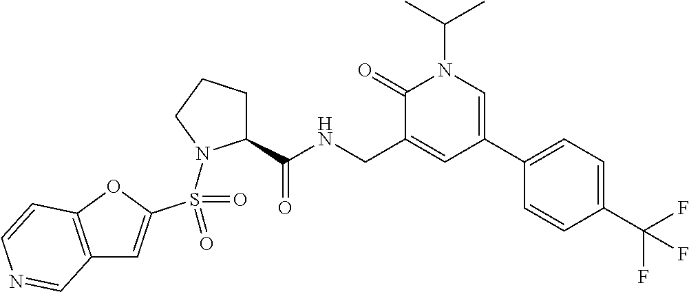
C12=C(OC(S(=O)(N3C(C(NCC4=CC(C5=CC=C(C(F)(F)F)C=C5)=CN(C(C)C)C4=O)=O)CCC3)=O)=C1)C=CN=C2
